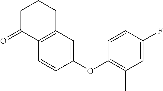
C1C(=O)C2=C(CC1)C=C(OC1=C(C)C=C(F)C=C1)C=C2
